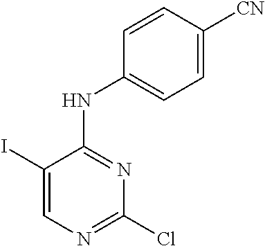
C1(I)=CN=C(Cl)N=C1NC1=CC=C([CN])C=C1
